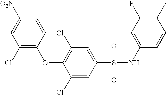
O(C1=C(Cl)C=C(S(NC2=CC(F)=C(C)C=C2)(=O)=O)C=C1Cl)C1=C(Cl)C=C([O2N])C=C1
